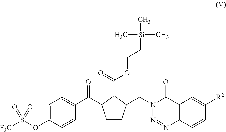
C1CC(CN2N=NC3=C(C2=O)C=C([R2])C=C3)C(C(=O)OCC[Si](C)(C)C)C1C(C1=CC=C(OS([F3C])(=O)=O)C=C1)=O
